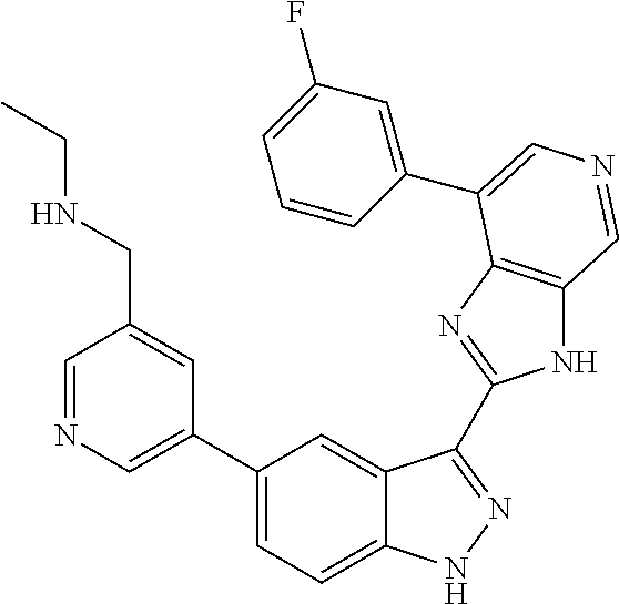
C1(C2=CN=CC(CNCC)=C2)=CC=C2C(=C1)C(C1=NC3=C(N1)C=NC=C3C1=CC(F)=CC=C1)=NN2
